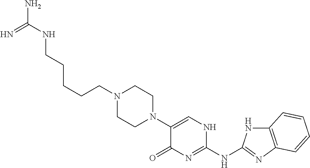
C(N1CCN(C2=CNC(NC3=NC4=C(N3)C=CC=C4)=NC2=O)CC1)CCCCNC(N)=N
